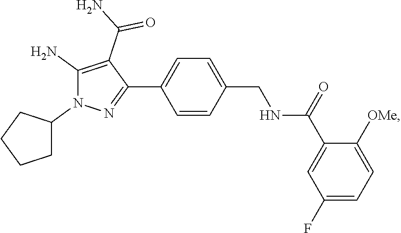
C1=C(C2=NN(C3CCCC3)C(N)=C2C(N)=O)C=CC(CNC(C2=CC(F)=CC=C2[OMe])=O)=C1
